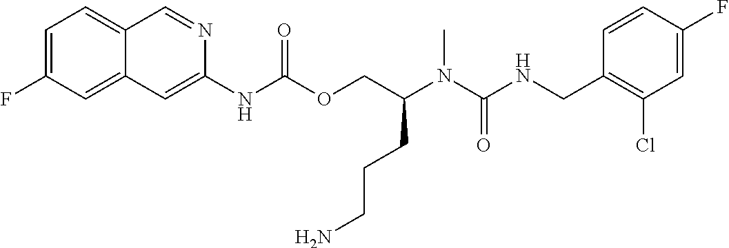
C1=CC(CNC(N(C(COC(NC2=CC3=CC(F)=CC=C3C=N2)=O)CCCN)C)=O)=C(Cl)C=C1F
